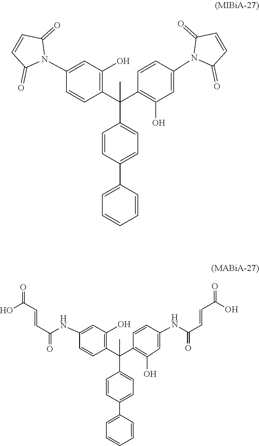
C1(C(C2=C(O)C=C(N3C(=O)C=CC3=O)C=C2)(C2=CC=C(C3=CC=CC=C3)C=C2)C)=C(O)C=C(N2C(=O)C=CC2=O)C=C1.C1(C(C2=C(O)C=C(NC(C=CC(=O)O)=O)C=C2)(C2=CC=C(C3=CC=CC=C3)C=C2)C)=C(O)C=C(NC(C=CC(=O)O)=O)C=C1
